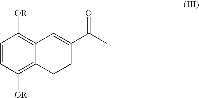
C1=CC([OR])=C2C(=C1[OR])C=C(C(C)=O)CC2
